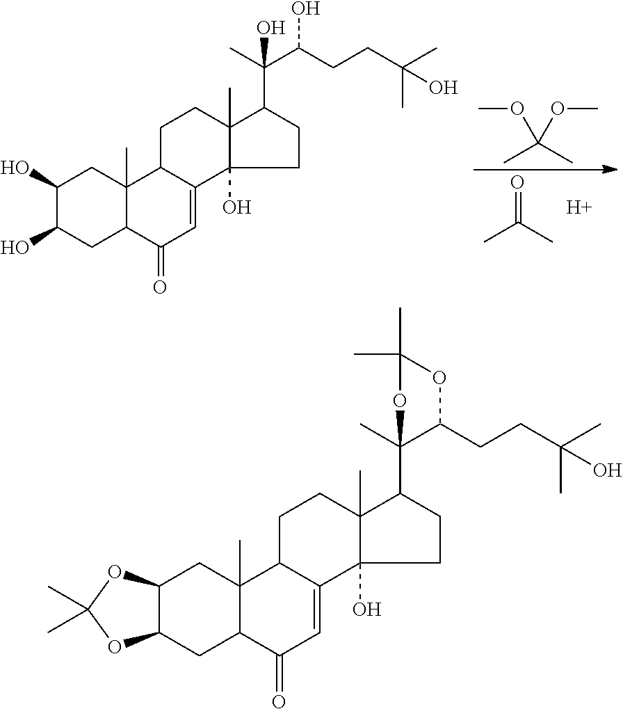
O=C(C)C.[H].COC(OC)(C)C.C1(O)C(O)CC2C(C)(C1)C1C(=CC2=O)C2(O)C(C)(CC1)C(C(C)(C(CCC(C)(C)O)O)O)CC2.C12C(CC3C(C)(C1)C1C(=CC3=O)C3(O)C(C)(CC1)C(C1(C)C(CCC(C)(C)O)OC(C)(C)O1)CC3)OC(C)(C)O2
